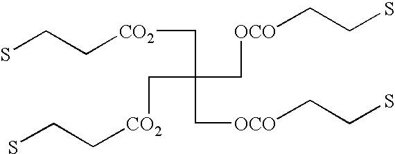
[CO2](CC(C[OCO]CCS)(C[OCO]CCS)C[CO2]CCS)CCS
